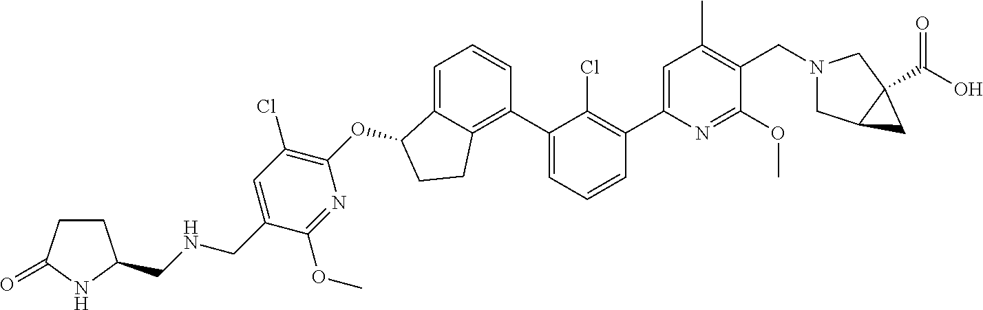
O(C1C2=CC=CC(C3=CC=CC(C4=CC(C)=C(CN5CC6C(C(O)=O)(C5)C6)C(OC)=N4)=C3Cl)=C2CC1)C1=C(Cl)C=C(CNCC2CCC(=O)N2)C(OC)=N1
